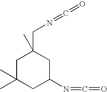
C1C(C)(C)CC(N=C=O)CC1(CN=C=O)C
